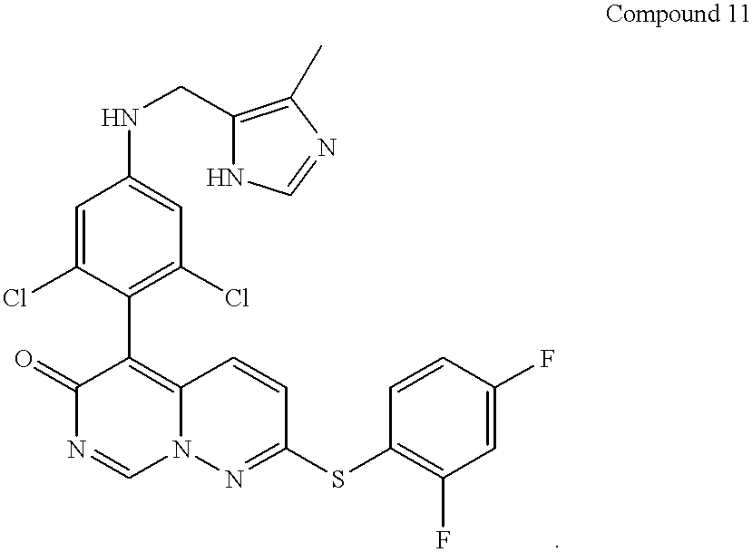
C12=C(C3=C(Cl)C=C(NCC4=C(C)N=CN4)C=C3Cl)C(=O)N=CN1N=C(SC1=C(F)C=C(F)C=C1)C=C2
